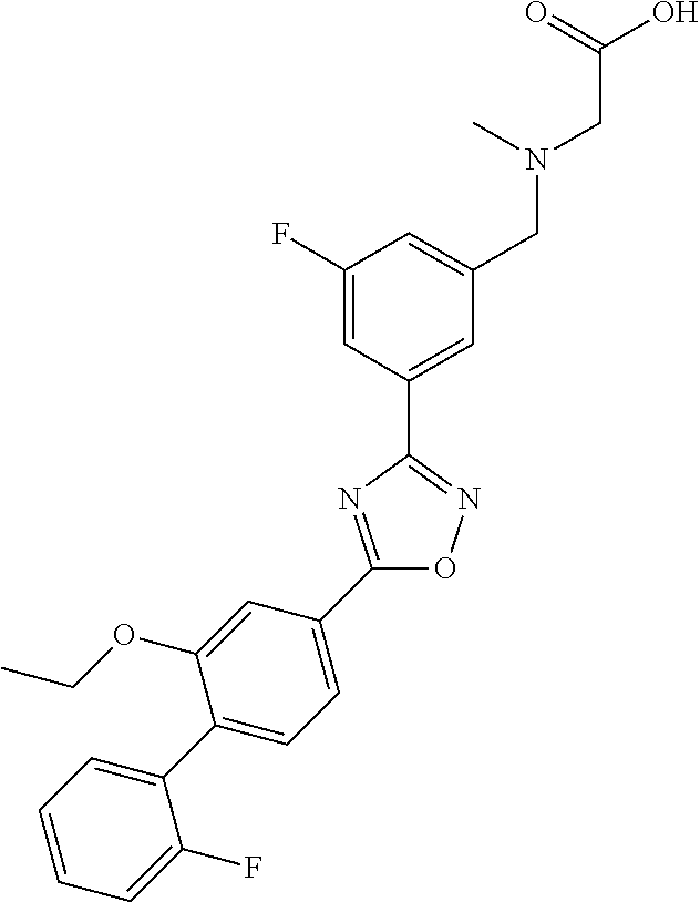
C1(F)=CC(C2=NOC(C3=CC=C(C4=CC=CC=C4F)C(OCC)=C3)=N2)=CC(CN(CC(O)=O)C)=C1
